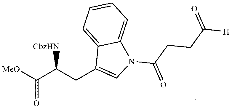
[OMe]C(C(CC1=CN(C(CCC([H])=O)=O)C2=CC=CC=C12)[CbzHN])=O
